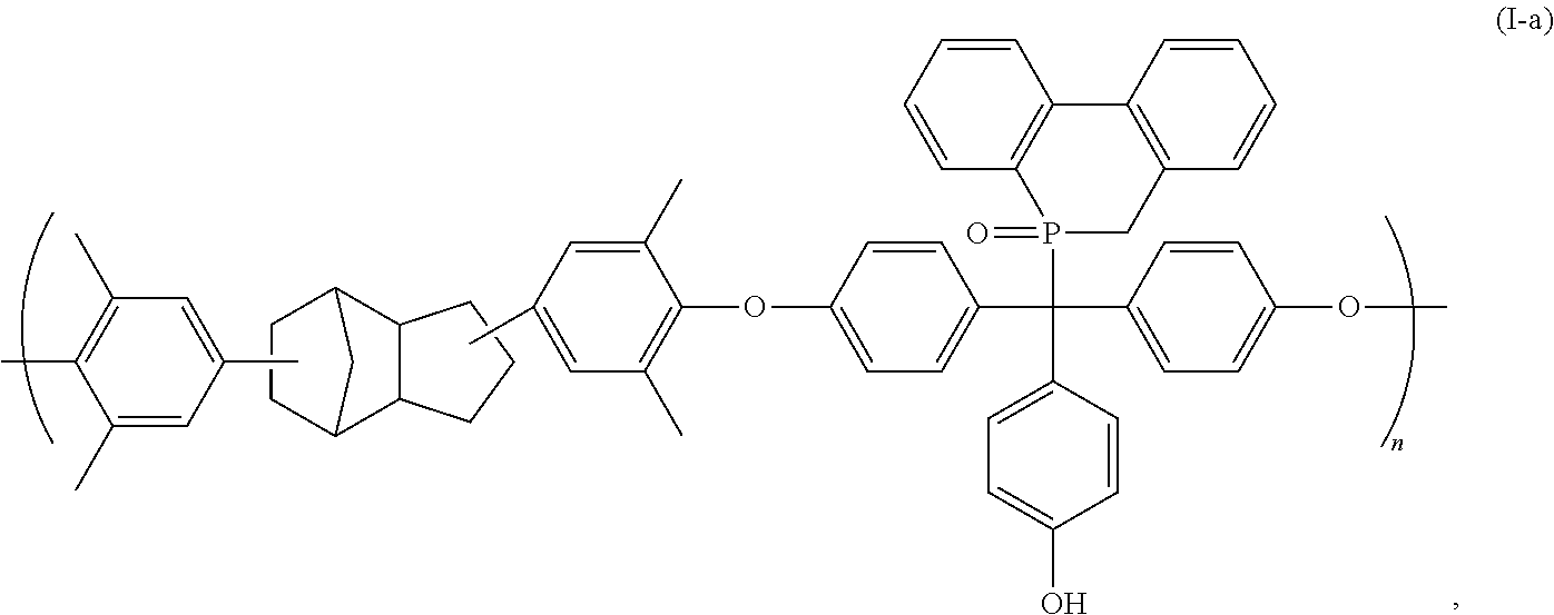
C12C3C(C(CC1)C2)CCC3.CC1=CC(C)=C(C)C(C)=C1.C1=C(C)C=C(C)C(OC2=CC=C(C(C3=CC=C(O)C=C3)(P3(=O)CC4=C(C5=C3C=CC=C5)C=CC=C4)C3=CC=C(OC)C=C3)C=C2)=C1C
